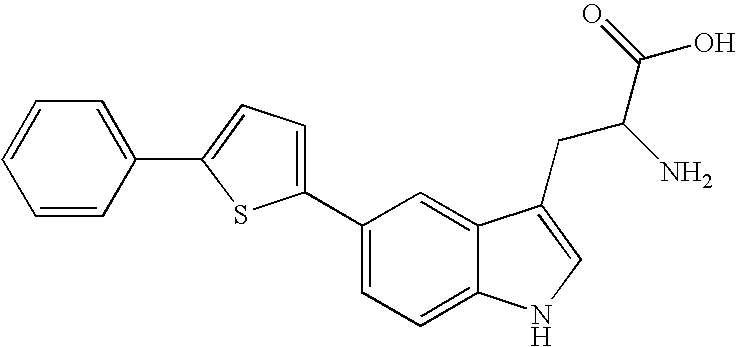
C1(C2=CC=C3C(=C2)C(CC(N)C(=O)O)=CN3)=CC=C(C2=CC=CC=C2)S1
